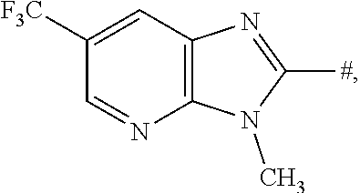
C12=C(C=C([F3C])C=N1)N=C([#])N2C
